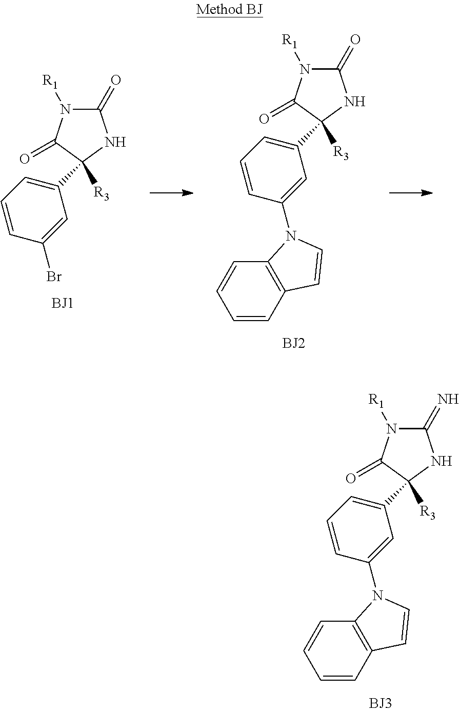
C1=CC(N2C3=C(C=CC=C3)C=C2)=CC(C2([R3])C(=O)N([R1])C(=N)N2)=C1.C1=CC(N2C3=C(C=CC=C3)C=C2)=CC(C2([R3])C(=O)N([R1])C(=O)N2)=C1.C1=CC(Br)=CC(C2([R3])C(=O)N([R1])C(=O)N2)=C1
